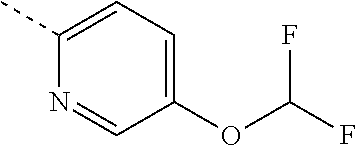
C1(C)=CC=C(OC(F)F)C=N1
